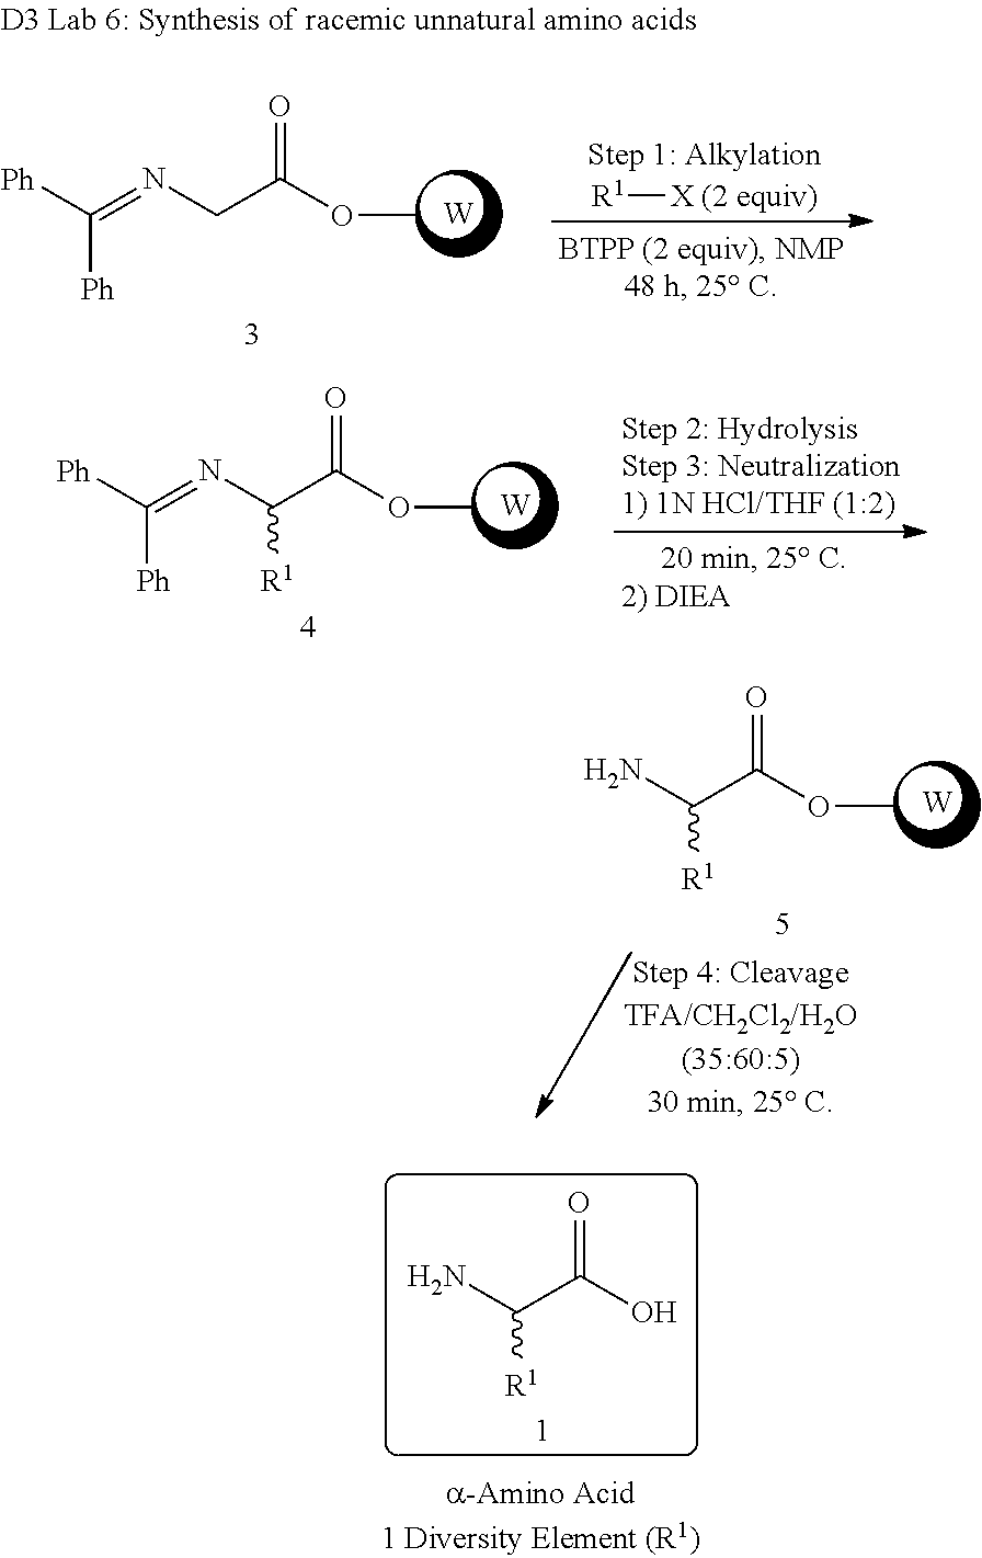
C(=NCC(OC)=O)([Ph])[Ph].[W].[R1][X (2 equiv)].C(=NC(C(OC)=O)[R1])([Ph])[Ph].[W].C(C(OC)=O)(N)[R1].[W].C(C(O)=O)(N)[R1]
